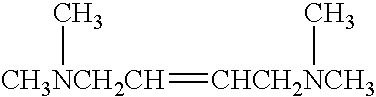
[CH3NCH2CH](=[CHCH2NCH3]C)C
